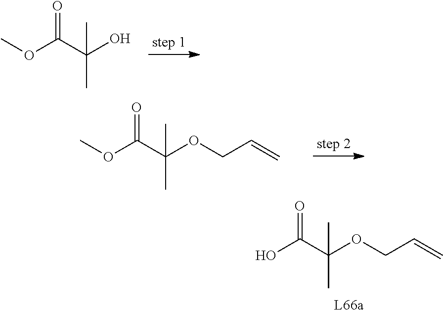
OC(C(OCC=C)(C)C)=O.COC(C(O)(C)C)=O.COC(C(OCC=C)(C)C)=O
